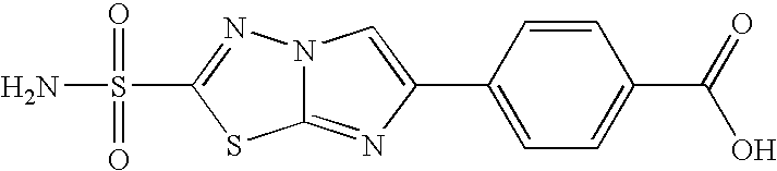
C12=NC(C3=CC=C(C(=O)O)C=C3)=CN1N=C(S(N)(=O)=O)S2
